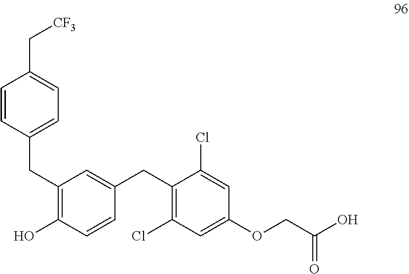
C1=CC(CC2=C(O)C=CC(CC3=C(Cl)C=C(OCC(O)=O)C=C3Cl)=C2)=CC=C1C[CF3]
